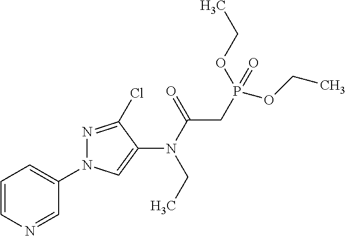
C1=CN=CC(N2N=C(Cl)C(N(CC)C(=O)CP(=O)(OCC)OCC)=C2)=C1
